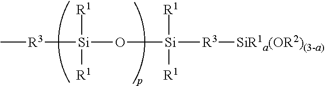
C[R3][Si](O[Si]([R3][SiR1a(OR2)(3-a)])([R1])[R1])([R1])[R1]
